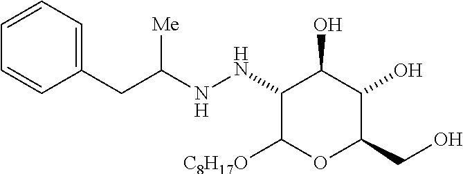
C1(CC([Me])NNC2C([C8H17O])OC(CO)C(O)C2O)=CC=CC=C1
